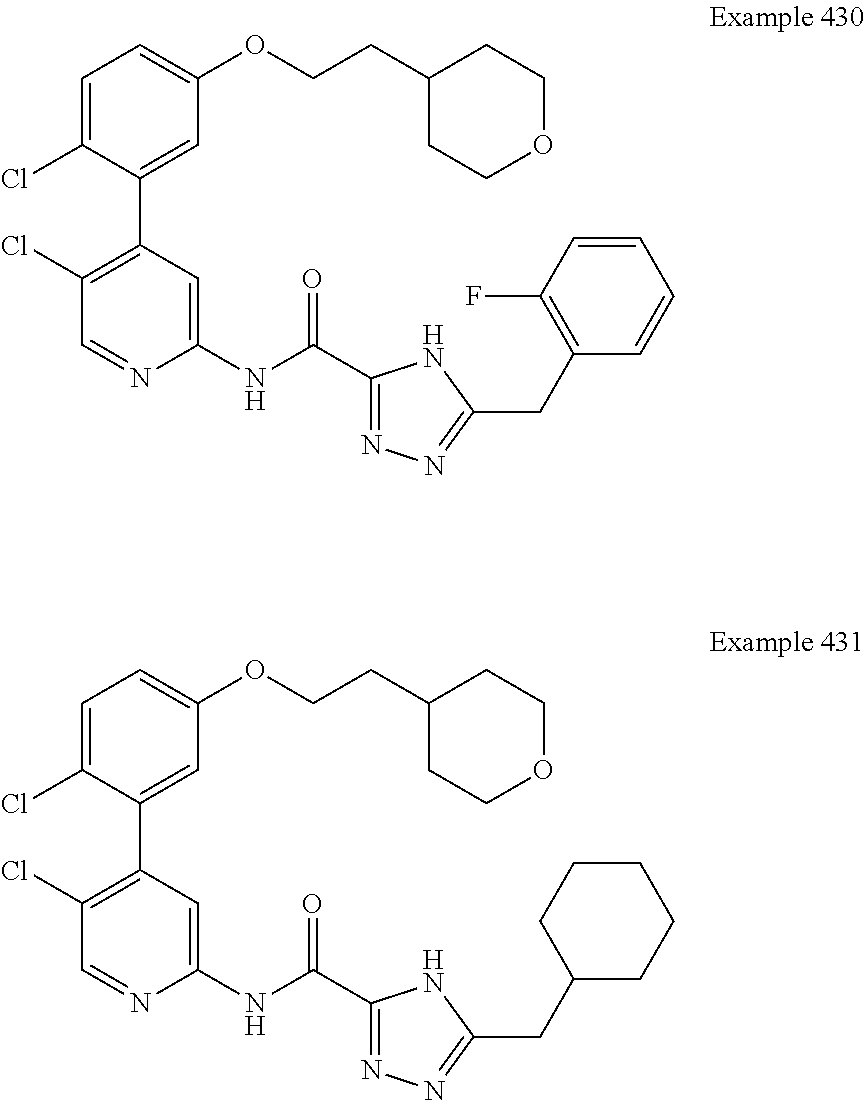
C1=C(Cl)C(C2=C(Cl)C=NC(NC(C3=NN=C(CC4=C(F)C=CC=C4)N3)=O)=C2)=CC(OCCC2CCOCC2)=C1.C1=C(Cl)C(C2=C(Cl)C=NC(NC(C3=NN=C(CC4CCCCC4)N3)=O)=C2)=CC(OCCC2CCOCC2)=C1
